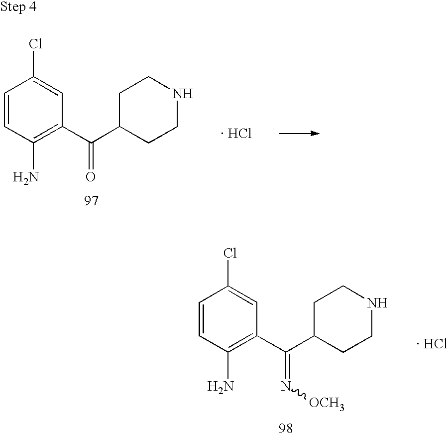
C1=CC(N)=C(C(C2CCNCC2)=O)C=C1Cl.[ HCl].C1=CC(N)=C(C(C2CCNCC2)=N[OCH3])C=C1Cl.[ HCl]
